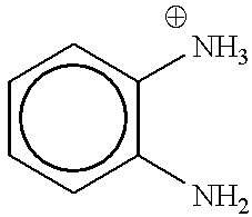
c1ccc(N)c(N)c1
